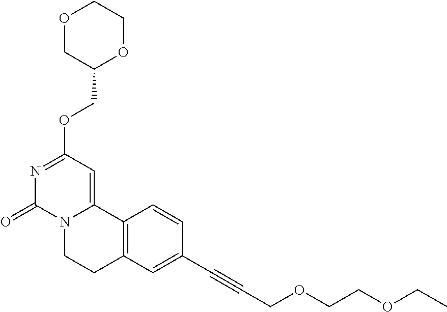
O1CC(COC2=NC(=O)N3C(=C2)C2=C(CC3)C=C(C#CCOCCOCC)C=C2)OCC1
